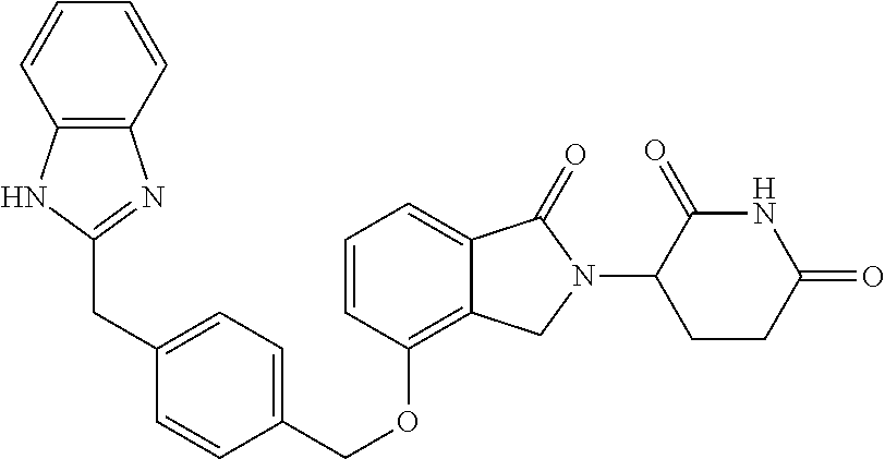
C(OC1=C2C(=CC=C1)C(=O)N(C1C(=O)NC(=O)CC1)C2)C1=CC=C(CC2=NC3=C(N2)C=CC=C3)C=C1
